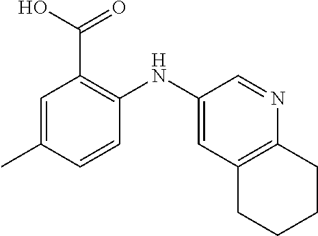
C1=C(C)C=CC(NC2=CC3=C(N=C2)CCCC3)=C1C(O)=O
